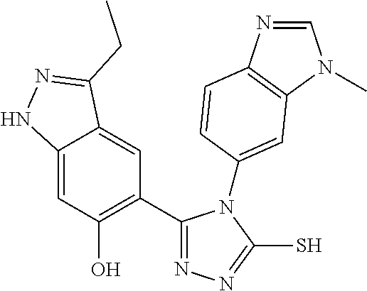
C12=CC(O)=C(C3=NN=C(S)N3C3=CC4=C(N=CN4C)C=C3)C=C1C(CC)=NN2
